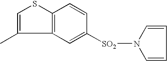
C12=C(SC=C1C)C=CC([SO2]N1C=CC=C1)=C2
